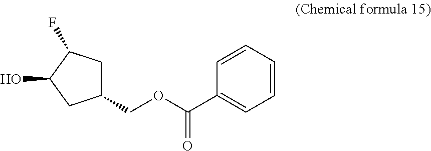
C1=CC=CC(C(OCC2CC(F)C(O)C2)=O)=C1
